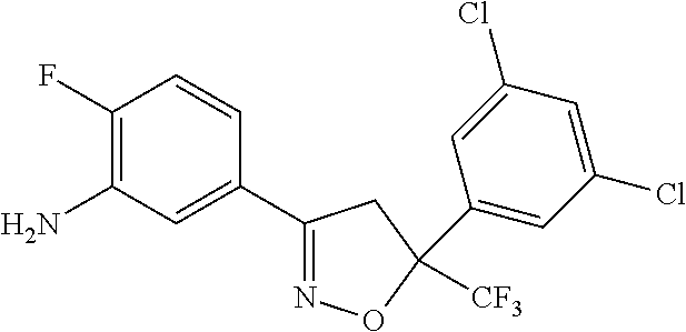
C1(F)=C(N)C=C(C2=NOC(C3=CC(Cl)=CC(Cl)=C3)([CF3])C2)C=C1
